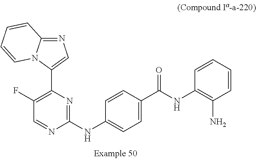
C1(NC2=CC=C(C(NC3=C(N)C=CC=C3)=O)C=C2)=NC(C2=CN=C3N2C=CC=C3)=C(F)C=N1
